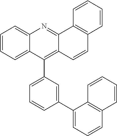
C12=CC=CC=C1C(C1=CC=CC(C3=CC=CC4=C3C=CC=C4)=C1)=C1C(=N2)C2=C(C=C1)C=CC=C2
